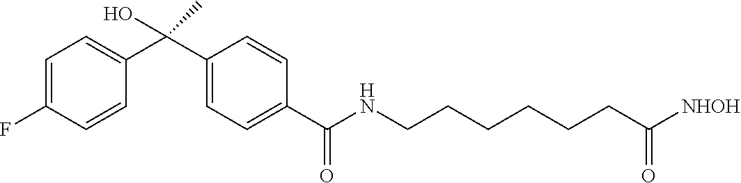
C1(F)=CC=C(C(C2=CC=C(C(NCCCCCCC([NHOH])=O)=O)C=C2)(O)C)C=C1
